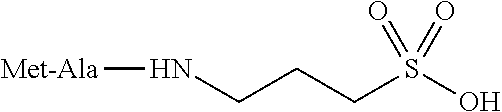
N(CCCS(O)(=O)=O)[Met-Ala]
